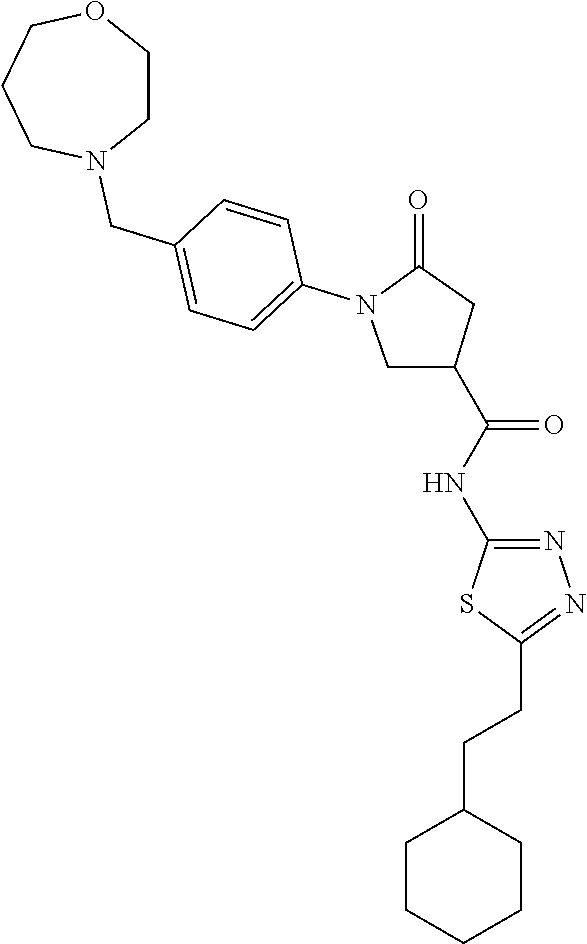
C1COCCCN1CC1=CC=C(N2CC(C(NC3=NN=C(CCC4CCCCC4)S3)=O)CC2=O)C=C1
